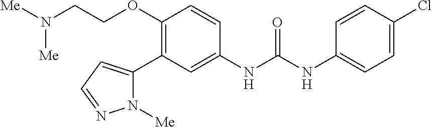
C1(OCCN([Me])[Me])=C(C2=CC=NN2[Me])C=C(NC(NC2=CC=C(Cl)C=C2)=O)C=C1
